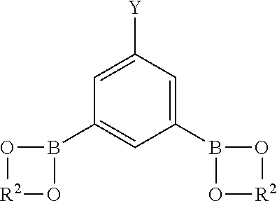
C1(B2O[R2]O2)=CC(B2O[R2]O2)=CC([Y])=C1
